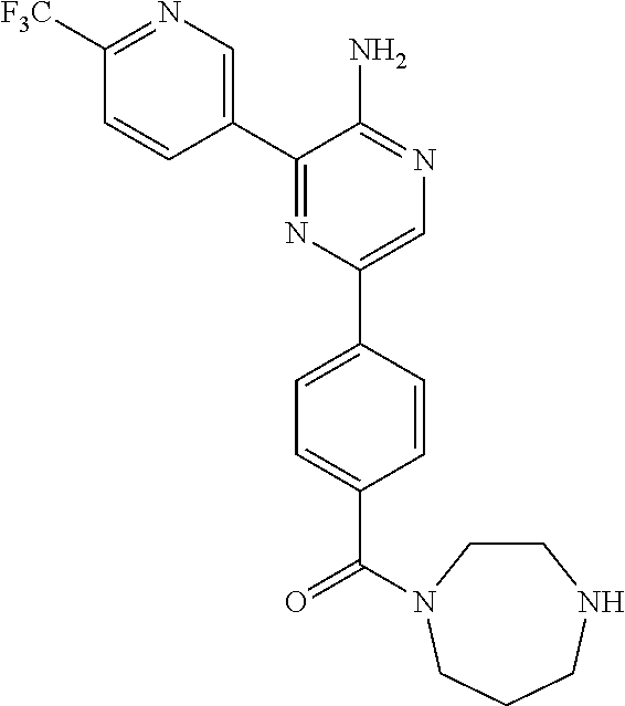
C1([F3C])=NC=C(C2=NC(C3=CC=C(C(=O)N4CCNCCC4)C=C3)=CN=C2N)C=C1
